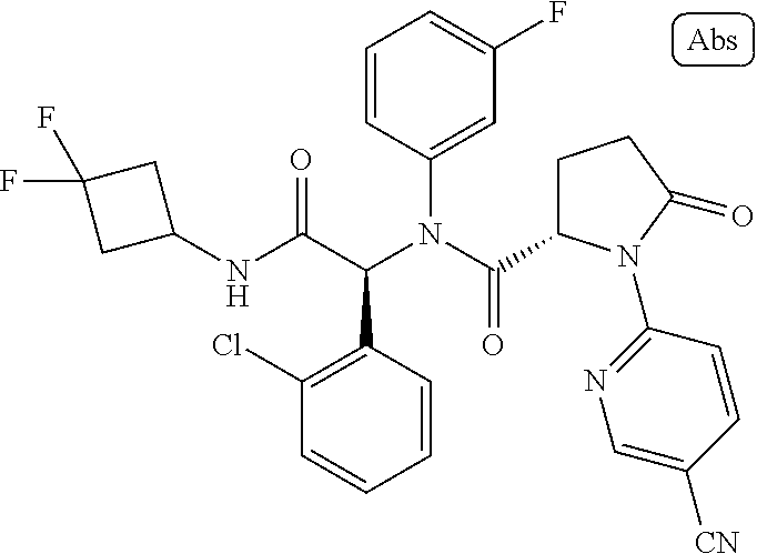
C1(NC(C(N(C(=O)C2CCC(=O)N2C2=NC=C([CN])C=C2)C2=CC(F)=CC=C2)C2=C(Cl)C=CC=C2)=O)CC(F)(F)C1
